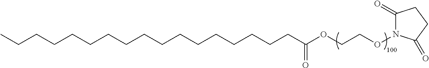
CCCCCCCCCCCCCCCCCC(OCCON1C(=O)CCC1=O)=O
